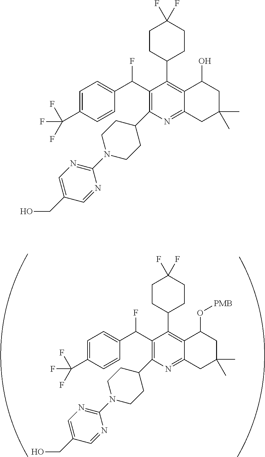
FC(C1=C(C2CCN(C3=NC=C(CO)C=N3)CC2)N=C2C(=C1C1CCC(F)(F)CC1)C(O[PMB])CC(C)(C)C2)C1=CC=C(C(F)(F)F)C=C1.FC(C1=C(C2CCN(C3=NC=C(CO)C=N3)CC2)N=C2C(=C1C1CCC(F)(F)CC1)C(O)CC(C)(C)C2)C1=CC=C(C(F)(F)F)C=C1
